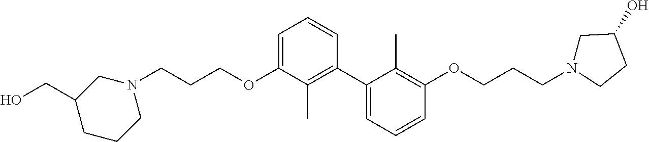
N1(CCCOC2=CC=CC(C3=CC=CC(OCCCN4CC(O)CC4)=C3C)=C2C)CCCC(CO)C1
